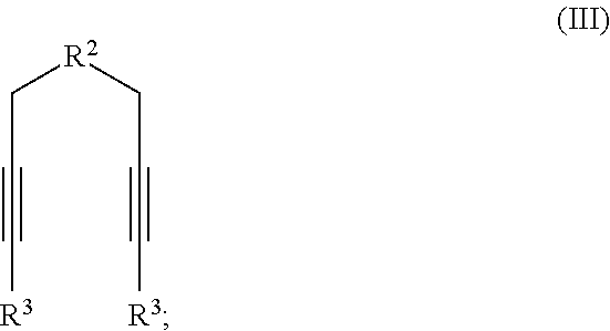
C([R3])#CC[R2]CC#C[R3]
